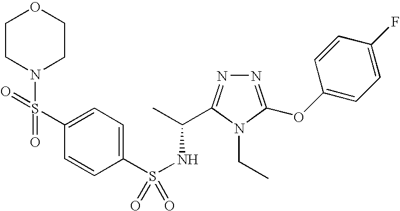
N1=C(OC2=CC=C(F)C=C2)N(CC)C(C(C)NS(=O)(C2=CC=C(S(N3CCOCC3)(=O)=O)C=C2)=O)=N1
